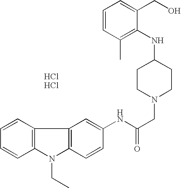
C1=CC2=C(C=C1)N(CC)C1=C2C=C(NC(CN2CCC(NC3=C(C)C=CC=C3CO)CC2)=O)C=C1
